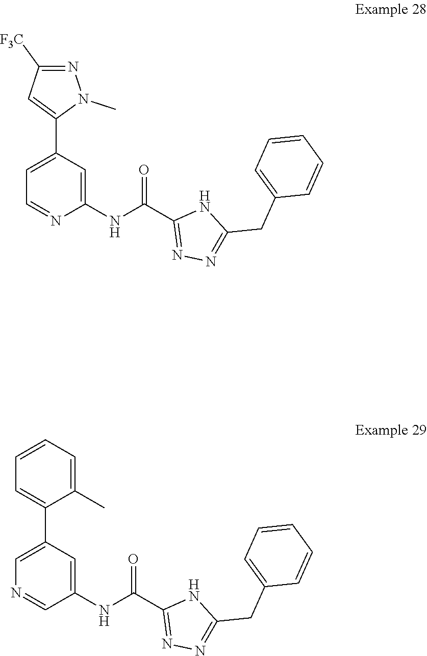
C1=C(C2=CC=CC=C2C)C=C(NC(C2=NN=C(CC3=CC=CC=C3)N2)=O)C=N1.C1=C(C2=CC([F3C])=NN2C)C=C(NC(C2=NN=C(CC3=CC=CC=C3)N2)=O)N=C1
